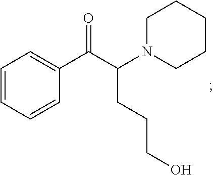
C1=CC=CC(C(C(CCCO)N2CCCCC2)=O)=C1
